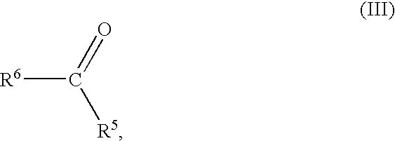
[R6]C(=O)[R5]
